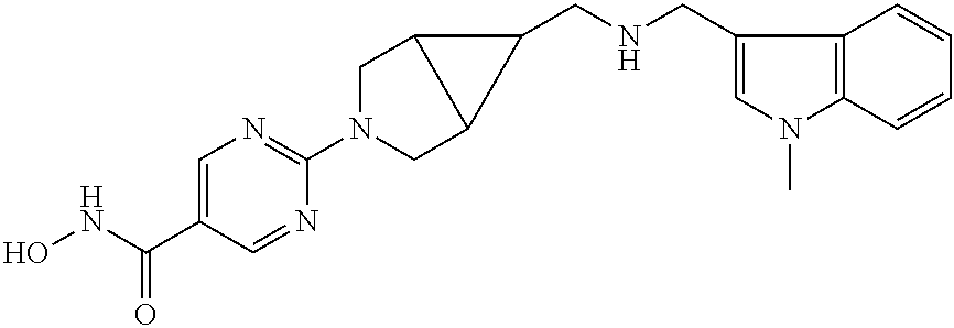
N(C(C1=CN=C(N2CC3C(C2)C3CNCC2=CN(C)C3=C2C=CC=C3)N=C1)=O)O
